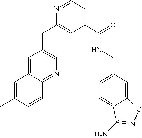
C1=C2C(=NC=C1CC1=CC(C(=O)NCC3=CC=C4C(=C3)ON=C4N)=CC=N1)C=CC(C)=C2
